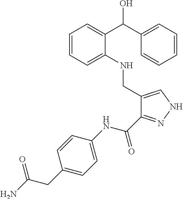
C1=CC=C(NCC2=CNN=C2C(NC2=CC=C(CC(N)=O)C=C2)=O)C(C(C2=CC=CC=C2)O)=C1
